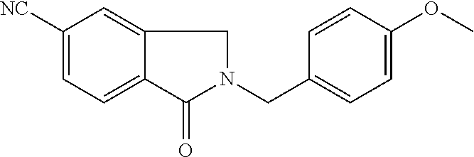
C1([NC])=CC=C2C(=C1)CN(CC1=CC=C(OC)C=C1)C2=O
